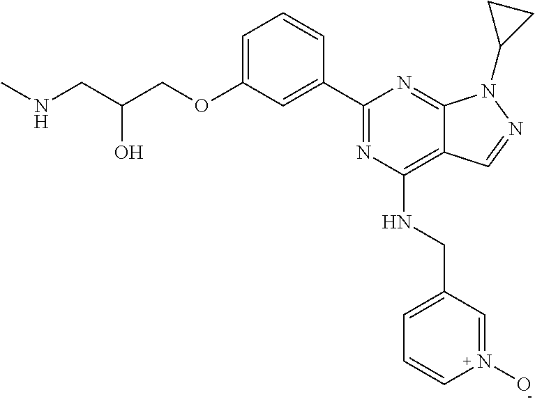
C1=C(OCC(CNC)O)C=C(C2=NC(NCC3=CC=CN(O)=C3)=C3C(=N2)N(C2CC2)N=C3)C=C1
